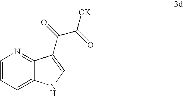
C1=CC=C2C(=N1)C(C(=O)C(=O)[OK])=CN2
